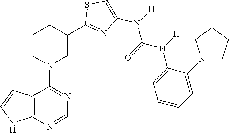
C12=C(N=CN=C1N1CC(C3=NC(N([H])C(=O)N([H])C4=CC=CC=C4N4CCCC4)=CS3)CCC1)NC=C2
